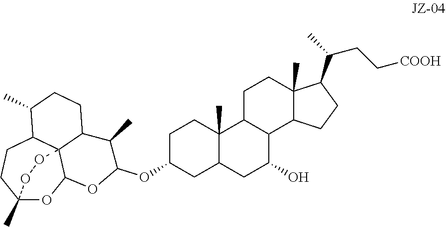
C12(C)C(CC(O)C3C1CCC1(C)C3CCC1C(C)CC[COOH])CC(OC1C(C)C3C45C(OC(C)(CCC4C(C)CC3)OO5)O1)CC2
